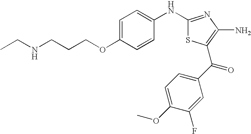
C1(NC2=CC=C(OCCCNCC)C=C2)=NC(N)=C(C(C2=CC=C(OC)C(F)=C2)=O)S1
